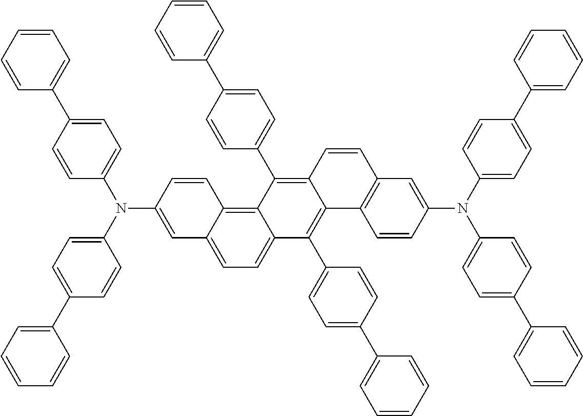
C1=C(N(C2=CC=C(C3=CC=CC=C3)C=C2)C2=CC=C(C3=CC=CC=C3)C=C2)C=CC2=C3C(=CC=C12)C(C1=CC=C(C2=CC=CC=C2)C=C1)=C1C(=C3C2=CC=C(C3=CC=CC=C3)C=C2)C=CC2=C1C=CC(N(C1=CC=C(C3=CC=CC=C3)C=C1)C1=CC=C(C3=CC=CC=C3)C=C1)=C2
